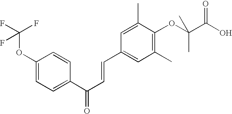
C1(OC(F)(F)F)=CC=C(C(C=CC2=CC(C)=C(OC(C(O)=O)(C)C)C(C)=C2)=O)C=C1
